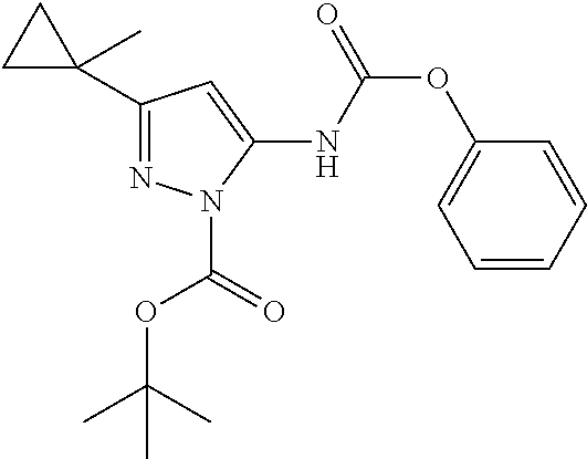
C1(C2(C)CC2)=NN(C(OC(C)(C)C)=O)C(NC(OC2=CC=CC=C2)=O)=C1
